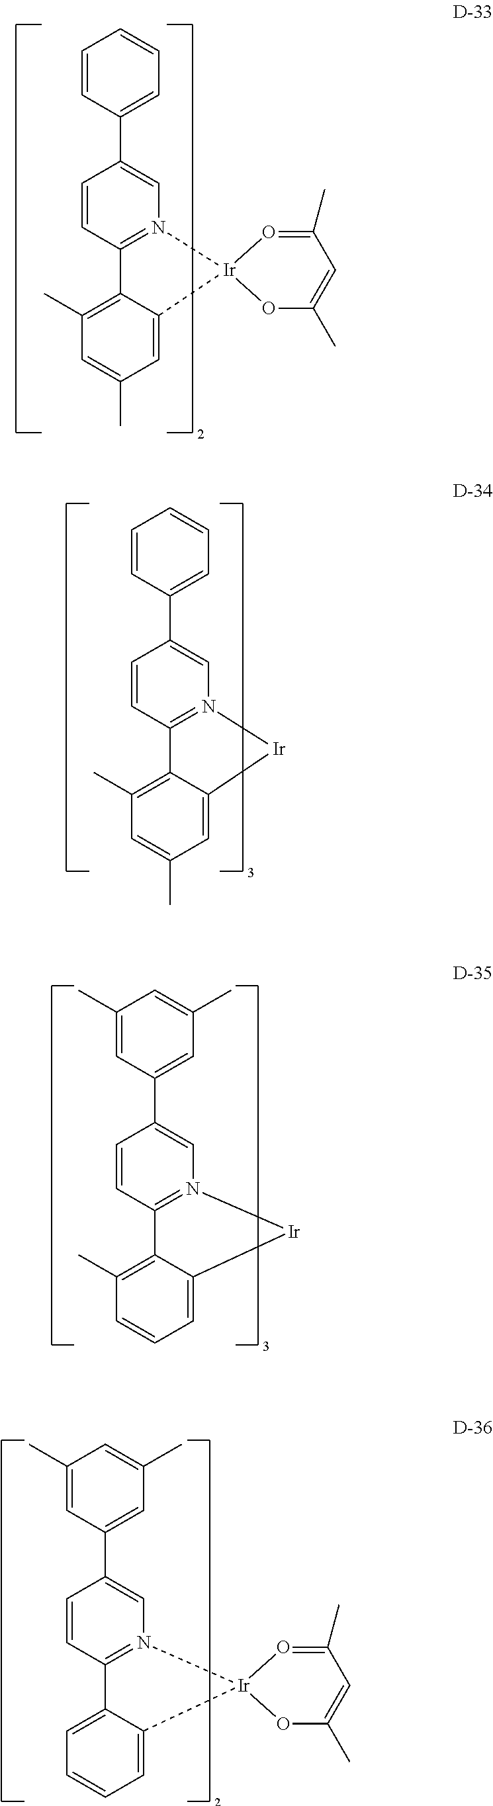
C1=CC(C2=CN3=C(C=C2)C2=C(C)C=C(C)C=C2[Ir]32OC(C)=CC(C)=O2)=CC=C1.C1=CC(C2=CN3=C(C=C2)C2=C(C)C=C(C)C=C2[Ir]3)=CC=C1.C1(C)=CC(C2=CN3=C(C=C2)C2=C(C)C=CC=C2[Ir]3)=CC(C)=C1.C1(C)=CC(C2=CN3=C(C=C2)C2=CC=CC=C2[Ir]32OC(C)=CC(C)=O2)=CC(C)=C1
